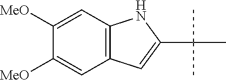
C12=C(C=C([MeO])C([MeO])=C1)C=C(C(C)(C)C)N2
